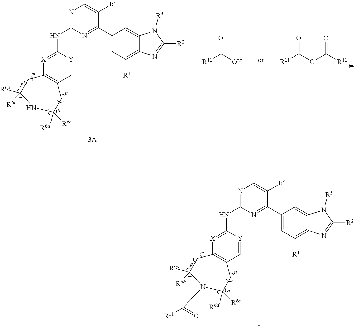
C1(C2=NC(NC3=[X]C4=C(C=[Y]3)CC([R6d])([R6c])N(C(=O)[R11])C([R6a])([R6b])C4)=NC=C2[R4])=CC([R1])=C2C(=C1)N([R3])C([R2])=N2.I.C1(C2=NC(NC3=[X]C4=C(C=[Y]3)CC([R6d])([R6c])NC([R6a])([R6b])C4)=NC=C2[R4])=CC([R1])=C2C(=C1)N([R3])C([R2])=N2.[R11]C(O)=O.[R11]C(OC([R11])=O)=O
